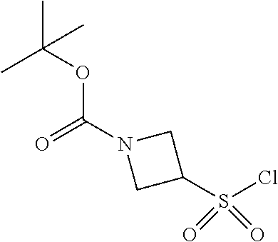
O=S(Cl)(C1CN(C(=O)OC(C)(C)C)C1)=O
